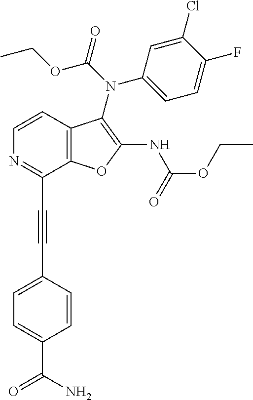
C12=C(C=CN=C1C#CC1=CC=C(C(N)=O)C=C1)C(N(C1=CC=C(F)C(Cl)=C1)C(OCC)=O)=C(NC(OCC)=O)O2
